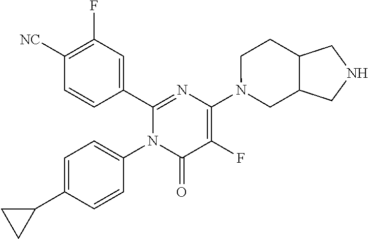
C1(C2=CC(F)=C([CN])C=C2)=NC(N2CC3C(CC2)CNC3)=C(F)C(=O)N1C1=CC=C(C2CC2)C=C1
